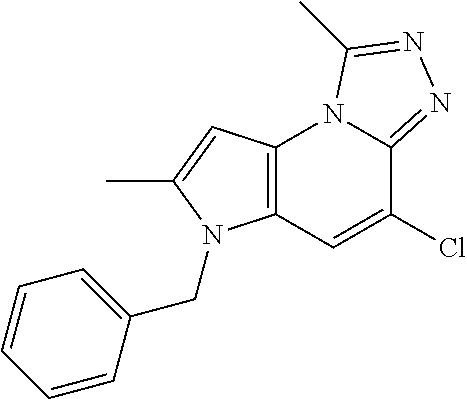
C12=C(C=C(Cl)C3=NN=C(C)N13)N(CC1=CC=CC=C1)C(C)=C2
